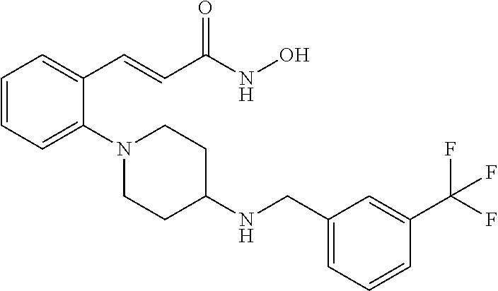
C1=CC=C(N2CCC(NCC3=CC=CC(C(F)(F)F)=C3)CC2)C(C=CC(NO)=O)=C1
